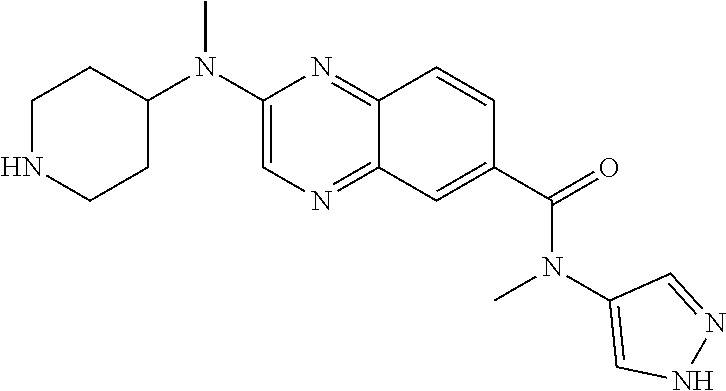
C1NCCC(N(C2=CN=C3C(=N2)C=CC(C(=O)N(C2=CNN=C2)C)=C3)C)C1
